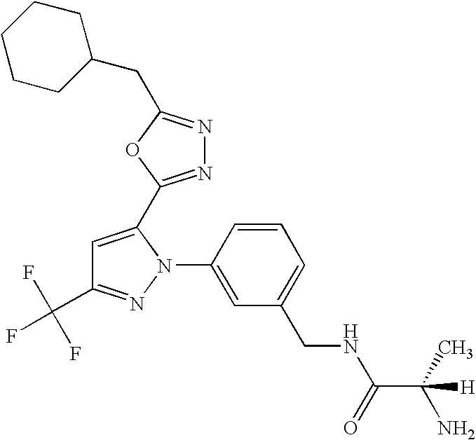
C1=CC(N2C(C3=NN=C(CC4CCCCC4)O3)=CC(C(F)(F)F)=N2)=CC(CNC(C(C)(N)[H])=O)=C1
